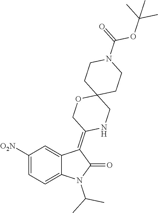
C1([O2N])=CC=C2C(=C1)C(=C1NCC3(OC1)CCN(C(=O)OC(C)(C)C)CC3)C(=O)N2C(C)C
